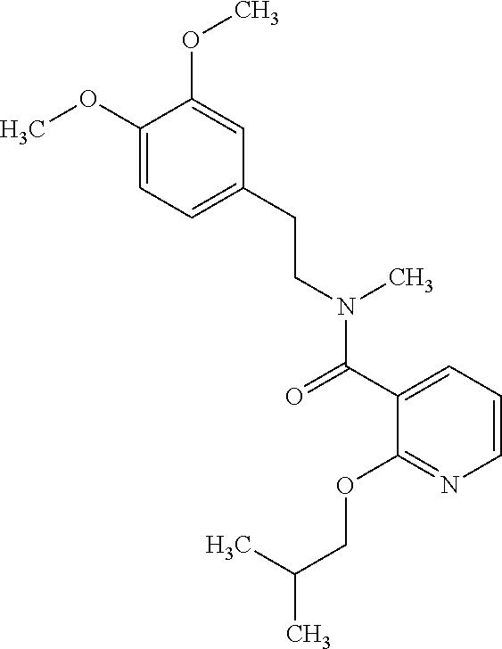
C1=C(CCN(C(C2=CC=CN=C2OCC(C)C)=O)C)C=C(OC)C(OC)=C1
